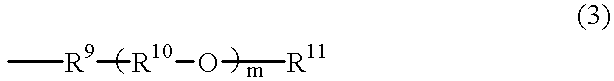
C[R9][R10]O[R11]
